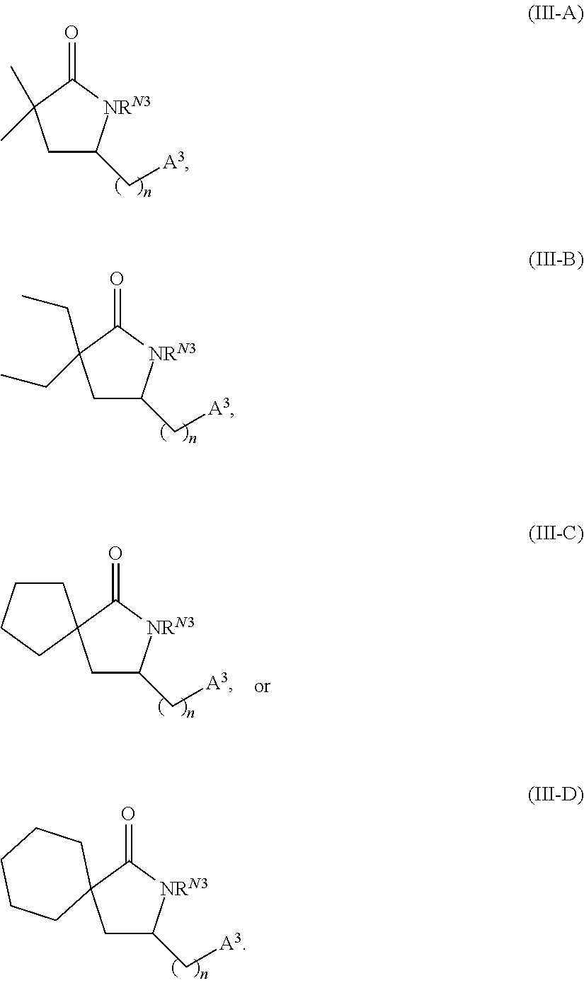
C1C(C[A3])[NRN3]C(=O)C1(C)C.C1C(C[A3])[NRN3]C(=O)C1(CC)CC.C1C(C[A3])[NRN3]C(=O)C12CCCCC2.C1C(C[A3])[NRN3]C(=O)C12CCCC2
